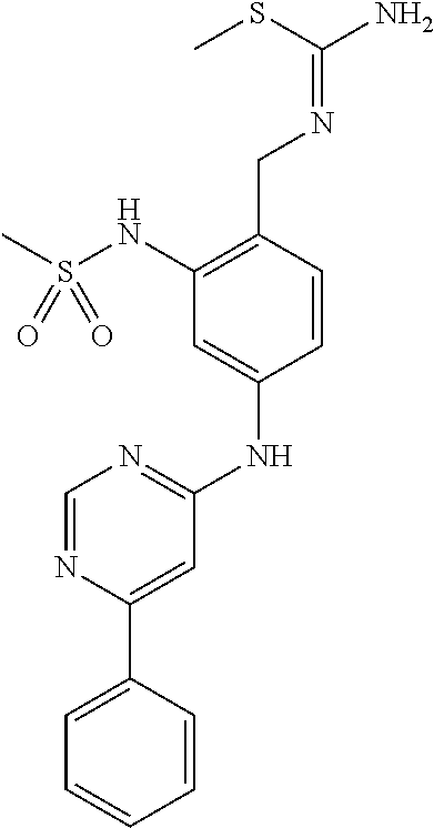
CS(NC1=C(CN=C(N)SC)C=CC(NC2=NC=NC(C3=CC=CC=C3)=C2)=C1)(=O)=O
